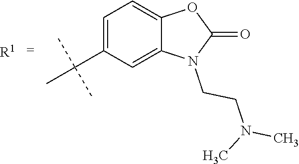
C1=C(C(C)(C)C)C=C2C(=C1)OC(=O)N2CCN(C)C.[R1]
